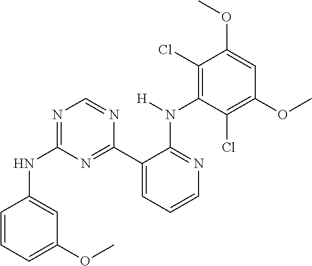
N1=C(NC2=CC(OC)=CC=C2)N=C(C2=CC=CN=C2N(C2=C(Cl)C(OC)=CC(OC)=C2Cl)[H])N=C1
